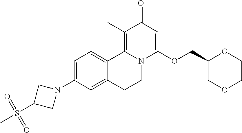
C1=C(N2CC(S(C)(=O)=O)C2)C=C2C(=C1)C1=C(C)C(=O)C=C(OCC3COCCO3)N1CC2
